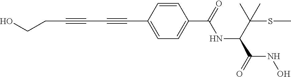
C(C#CC#CC1=CC=C(C(=O)NC(C(SC)(C)C)C(=O)NO)C=C1)CO
